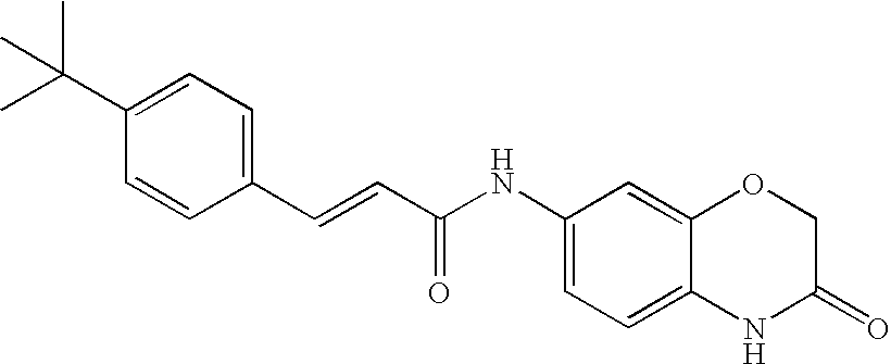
CC(C1=CC=C(C=CC(NC2=CC=C3C(=C2)OCC(=O)N3)=O)C=C1)(C)C
